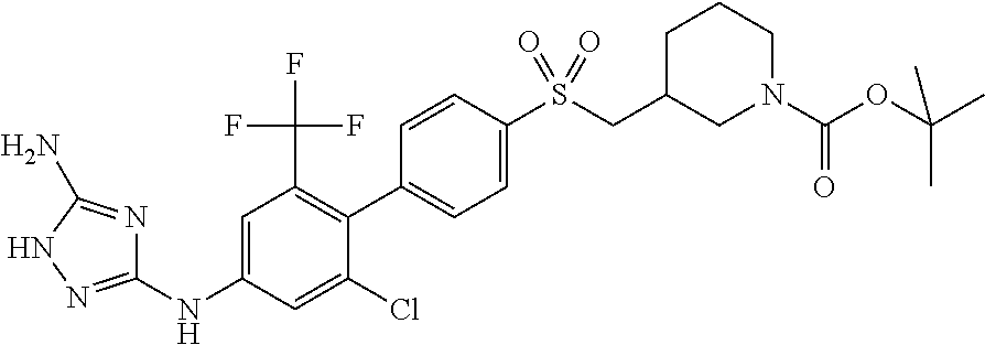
C1=C(NC2=NNC(N)=N2)C=C(Cl)C(C2=CC=C(S(=O)(=O)CC3CCCN(C(OC(C)(C)C)=O)C3)C=C2)=C1C(F)(F)F
